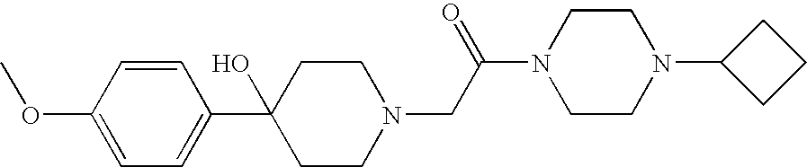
C1=CC(OC)=CC=C1C1(O)CCN(CC(N2CCN(C3CCC3)CC2)=O)CC1
